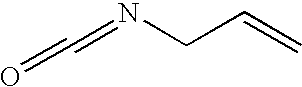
N(CC=C)=C=O
